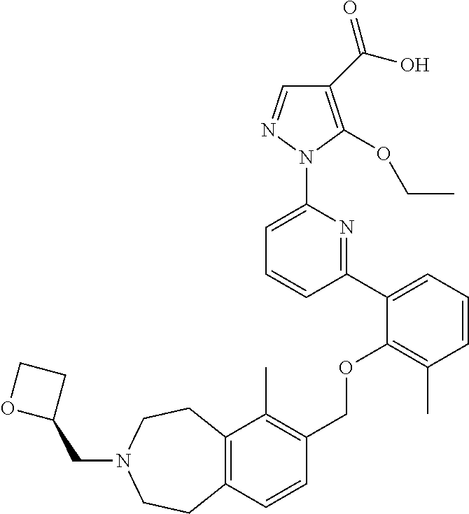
C1(C(O)=O)=C(OCC)N(C2=CC=CC(C3=CC=CC(C)=C3OCC3=C(C)C4=C(C=C3)CCN(CC3CCO3)CC4)=N2)N=C1
